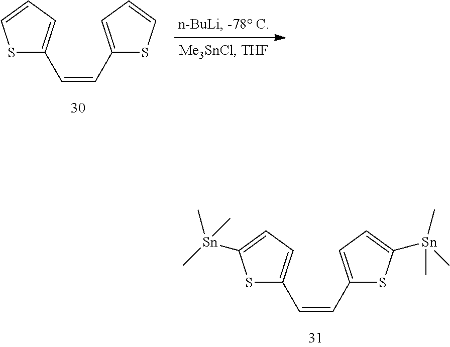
S1C(C=CC2=CC=CS2)=CC=C1.S1C(C=CC2=CC=C([Sn](C)(C)C)S2)=CC=C1[Sn](C)(C)C
